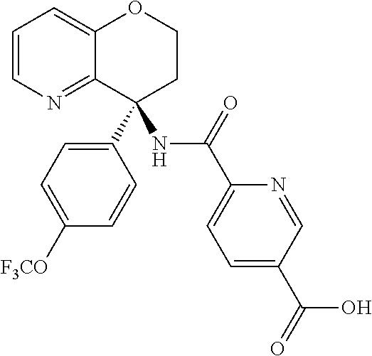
C1=CN=C2C(=C1)OCCC2(C1=CC=C([F3CO])C=C1)NC(C1=CC=C(C(=O)O)C=N1)=O
